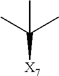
CC(C)([X7])C
